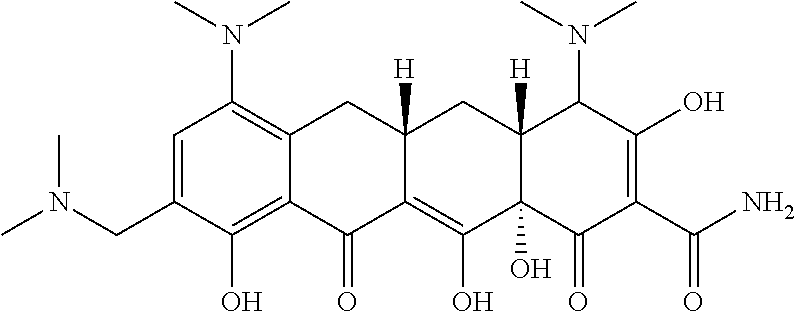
C1=C(CN(C)C)C(O)=C2C(=C1N(C)C)CC1([H])C(=C(O)C3(O)C([H])(C1)C(N(C)C)C(O)=C(C(N)=O)C3=O)C2=O
